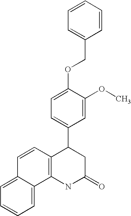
C1=C(OCC2=CC=CC=C2)C(OC)=CC(C2C3=C(NC(=O)C2)C2=CC=CC=C2C=C3)=C1
